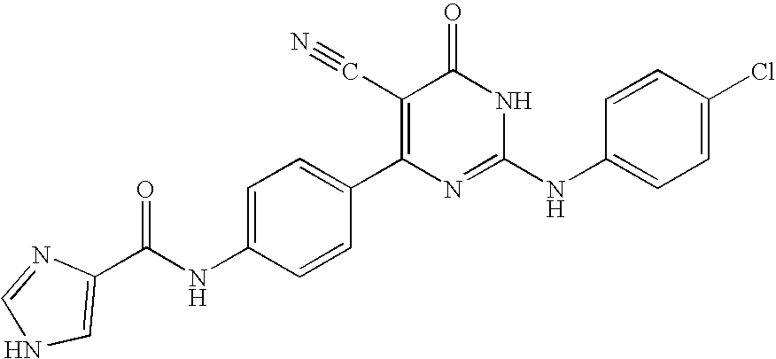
C1=CC(C2=C(C#N)C(=O)NC(NC3=CC=C(Cl)C=C3)=N2)=CC=C1NC(=O)C1=CNC=N1
